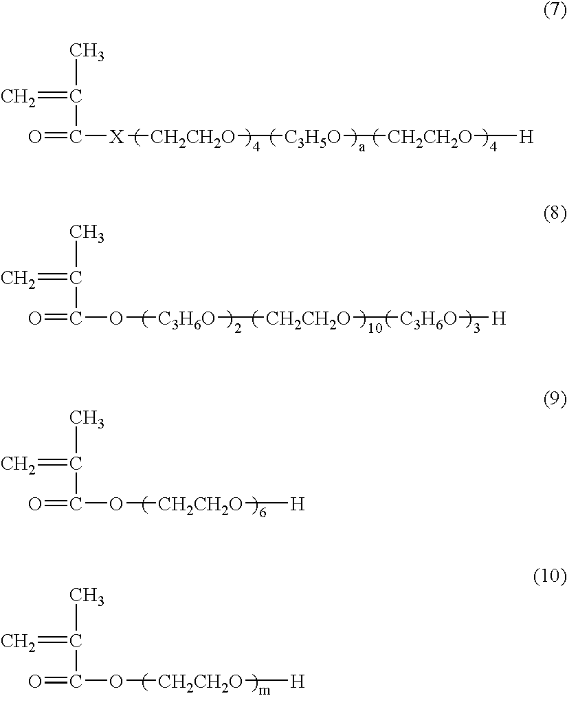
C(C(=O)[X][CH2CH2O][C3H5O][CH2CH2O][H])(=C)C.C(C(=O)O[C3H6O][CH2CH2O][C3H6O][H])(=C)C.C(C(=O)O[CH2CH2O][H])(=C)C.C(C(=O)O[CH2CH2O][H])(=C)C
